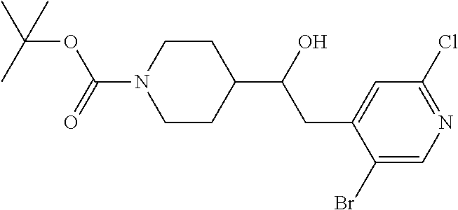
CC(C)(OC(N1CCC(C(O)CC2=CC(Cl)=NC=C2Br)CC1)=O)C
